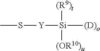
CS[Y][Si]([(R9)t])([(OR10)u])[(D)o]
